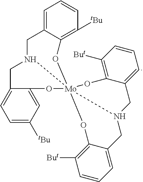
C1=C([tBu])C=C2C(=C1)CN1CC3=CC=CC([tBu])=C3O[Mo]134(O2)N(CC1=CC=CC([But])=C1O3)CC1=CC=CC([But])=C1O4
